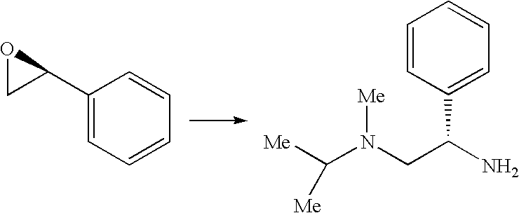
C1(C2OC2)=CC=CC=C1.N(CC(N)C1=CC=CC=C1)(C([Me])[Me])[Me]
